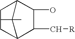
C1(O)C2CC3CC(C1C[R])C23C
